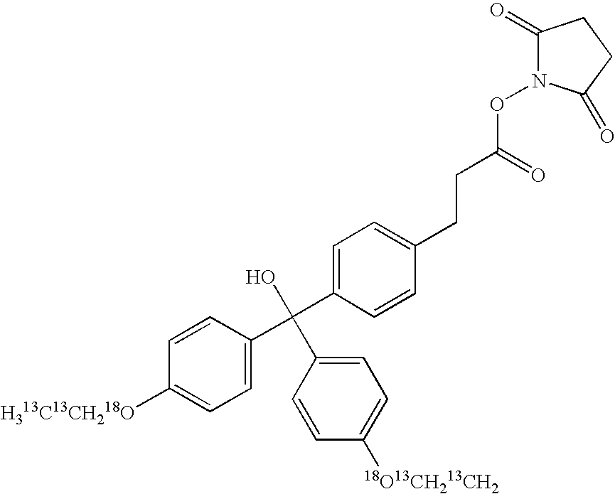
C1=C(C(C2=CC=C(CCC(ON3C(=O)CCC3=O)=O)C=C2)(O)C2=CC=C([18O13CH213CH2])C=C2)C=CC([H313C13CH218O])=C1
